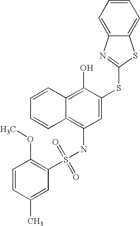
C1=CC=CC2=C(O)C(SC3=NC4=CC=CC=C4S3)=CC(NS(C3=C(OC)C=CC(C)=C3)(=O)=O)=C12
